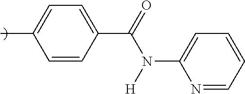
C1=CC(C(=O)N([H])C2=CC=CC=N2)=CC=C1C
